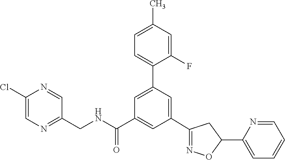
C1(C2=NOC(C3=CC=CC=N3)C2)=CC(C2=CC=C(C)C=C2F)=CC(C(NCC2=NC=C(Cl)N=C2)=O)=C1
